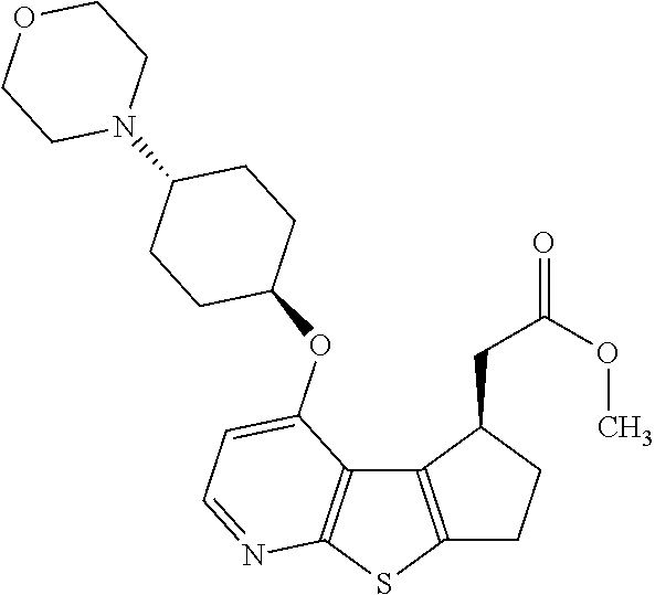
C12=C(SC3=C1C(OC1CCC(N4CCOCC4)CC1)=CC=N3)CCC2CC(OC)=O
